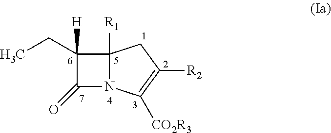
C12([R1])N(C([CO2R3])=C([R2])C1)C(=O)C2([H])CC
